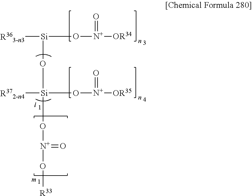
[Si](O[N+](=O)[OR34])([R363-n3])O[Si]([R372-n4])(O[N+](=O)[OR35])O[N+](O[R33])=O
